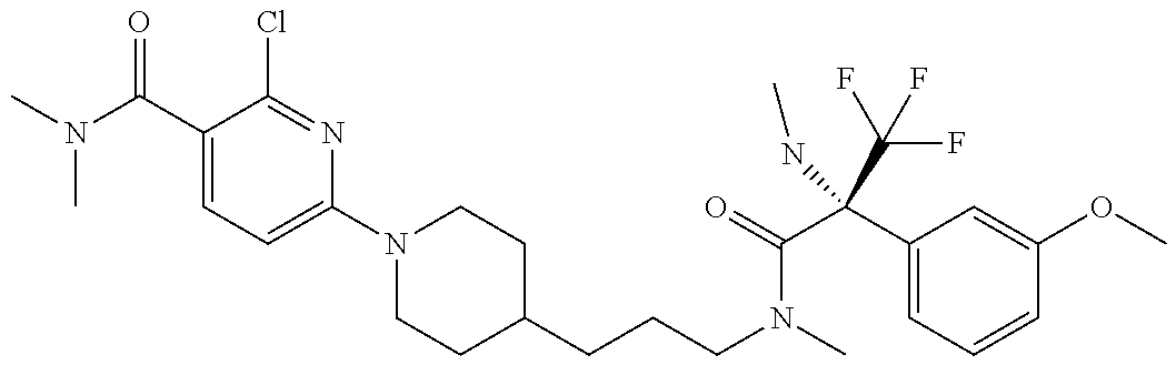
CN(C)C(=O)C1=CC=C(N2CCC(CCCN(C)C(=O)C(C(F)(F)F)(C3=CC=CC(OC)=C3)NC)CC2)N=C1Cl
